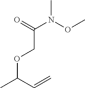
O(C(C=C)C)CC(N(C)OC)=O
